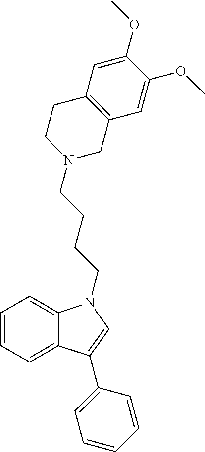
C1=CC=C2C(=C1)N(CCCCN1CC3=C(CC1)C=C(OC)C(OC)=C3)C=C2C1=CC=CC=C1
